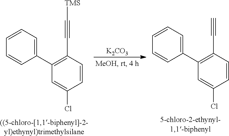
C1(C2=CC=CC=C2)=C(C#C[TMS])C=CC(Cl)=C1.[K2CO3].C1(C2=CC=CC=C2)=C(C#C)C=CC(Cl)=C1
